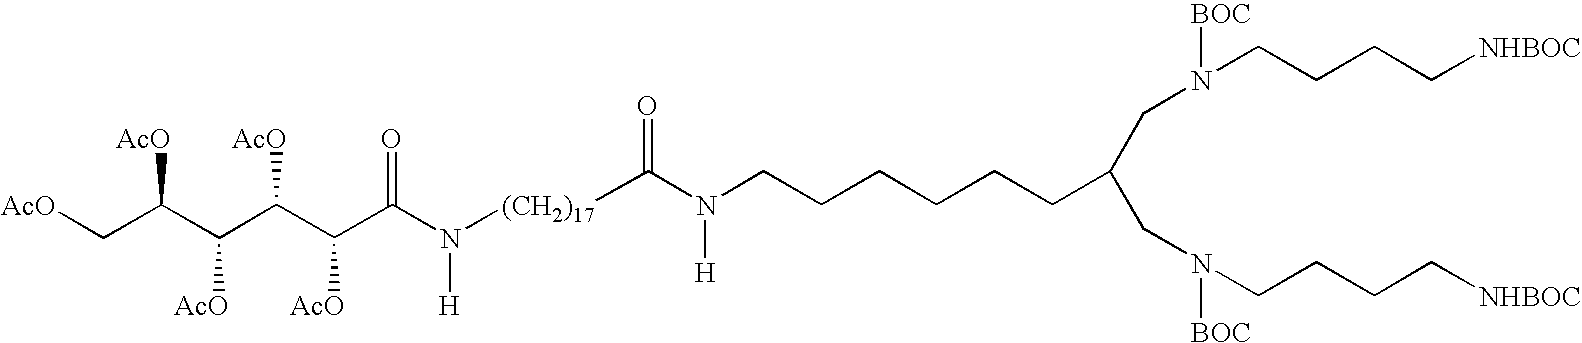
C(CN(CCCC[NHBOC])[BOC])(CCCCCCN(C([(CH2)17]N(C(C(C(C(C(C[AcO])[AcO])[AcO])[AcO])[AcO])=O)[H])=O)[H])CN(CCCC[NHBOC])[BOC]
